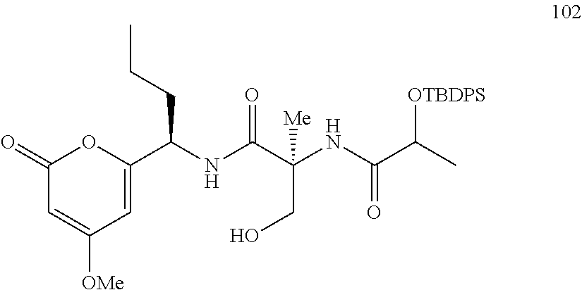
C(C(NC(C(C)[OTBDPS])=O)([Me])CO)(=O)NC(C1=CC([OMe])=CC(=O)O1)CCC
